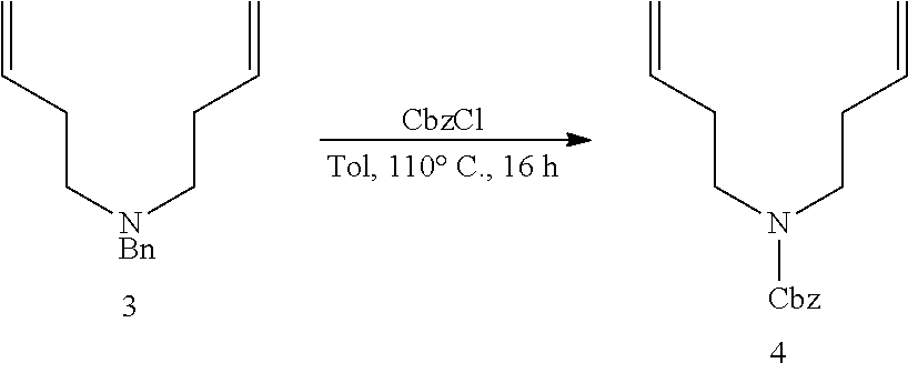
C=CCC[NBn]CCC=C.[CbzCl].C=CCCN(CCC=C)[Cbz]
